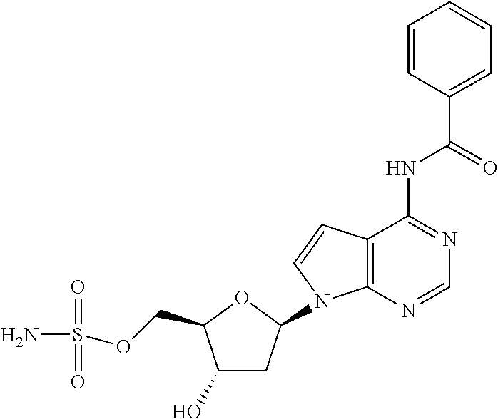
C1(O)CC(N2C3=C(C=C2)C(NC(=O)C2=CC=CC=C2)=NC=N3)OC1COS(N)(=O)=O
